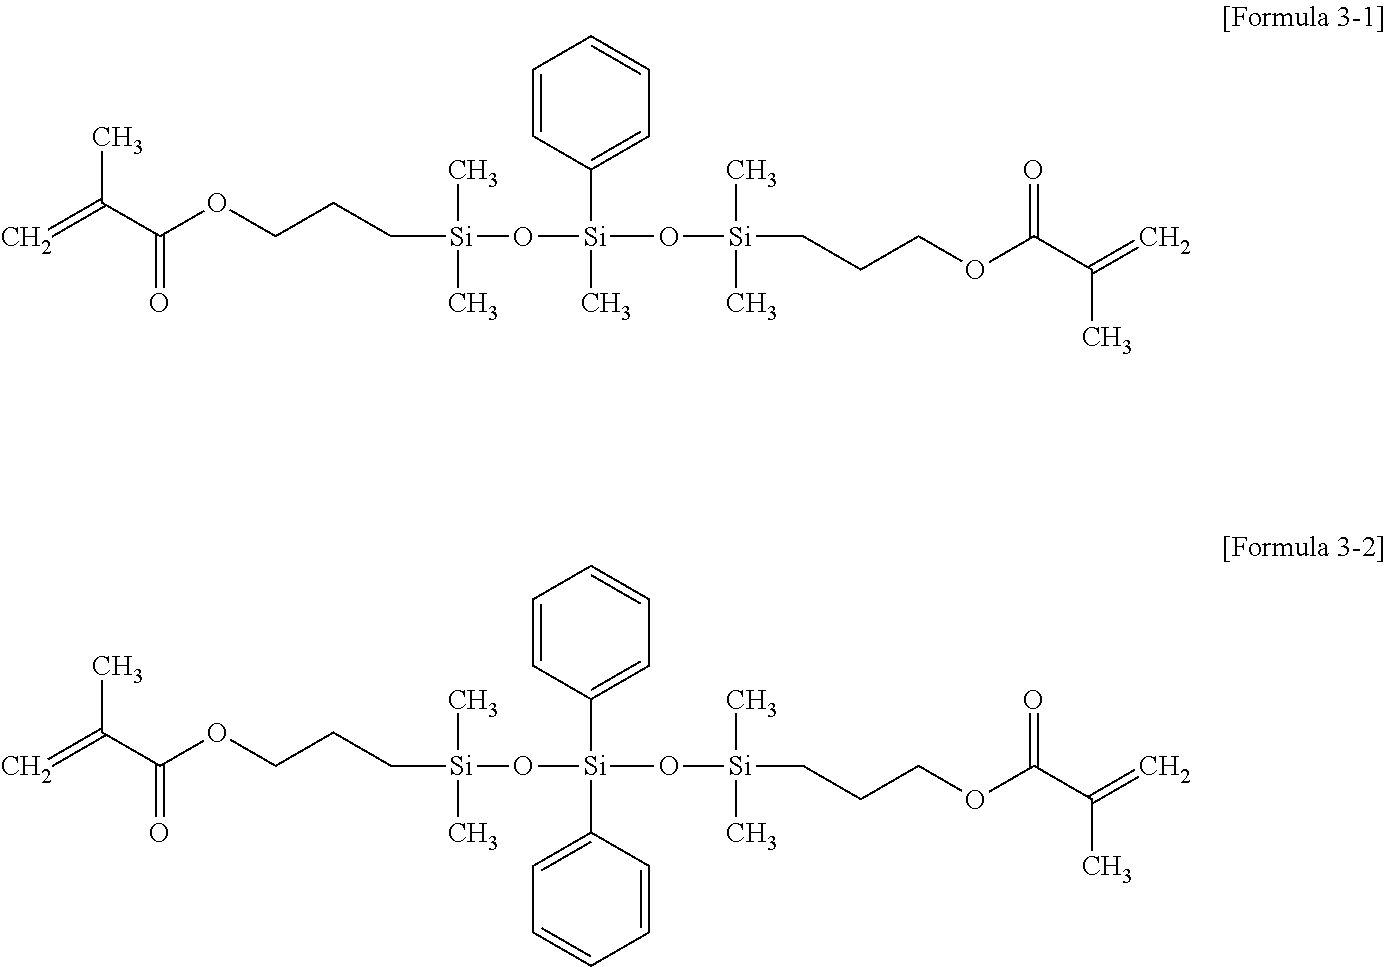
C(=C)(C)C(OCCC[Si](C)(C)O[Si](C1=CC=CC=C1)(C)O[Si](C)(C)CCCOC(C(=C)C)=O)=O.C(=C)(C)C(OCCC[Si](C)(C)O[Si](C1=CC=CC=C1)(C1=CC=CC=C1)O[Si](C)(C)CCCOC(C(=C)C)=O)=O
